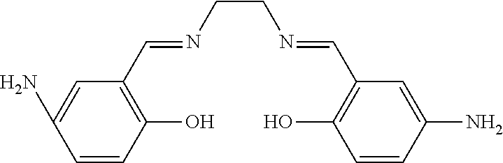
C1=CC(O)=C(C=NCCN=CC2=C(O)C=CC(N)=C2)C=C1N
